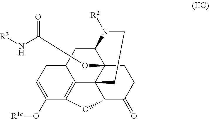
C12=CC=C(O[R1c])C3=C1C14C(OC(N[R3])=O)(C(C2)N([R2])CC1)CCC(=O)C4O3
